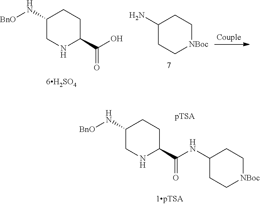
C1(N[BnO])CNC(C(NC2CC[NBoc]CC2)=O)CC1.C1(N)CC[NBoc]CC1.C1(N[BnO])CNC(C(O)=O)CC1
